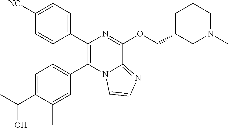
C1(C2=C(C3=CC=C(C(C)O)C(C)=C3)N3C(=NC=C3)C(OCC3CN(C)CCC3)=N2)=CC=C([NC])C=C1
